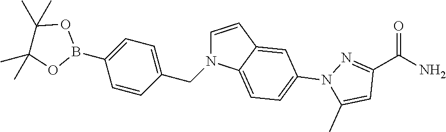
B1(C2=CC=C(CN3C=CC4=CC(N5C(C)=CC(C(N)=O)=N5)=CC=C34)C=C2)OC(C)(C)C(C)(C)O1
